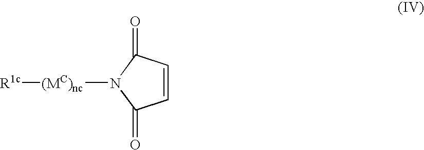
C1=CC(=O)N([(MC)nc][R1c])C1=O
